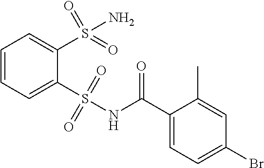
C1(Br)=CC=C(C(NS(C2=CC=CC=C2S(N)(=O)=O)(=O)=O)=O)C(C)=C1
